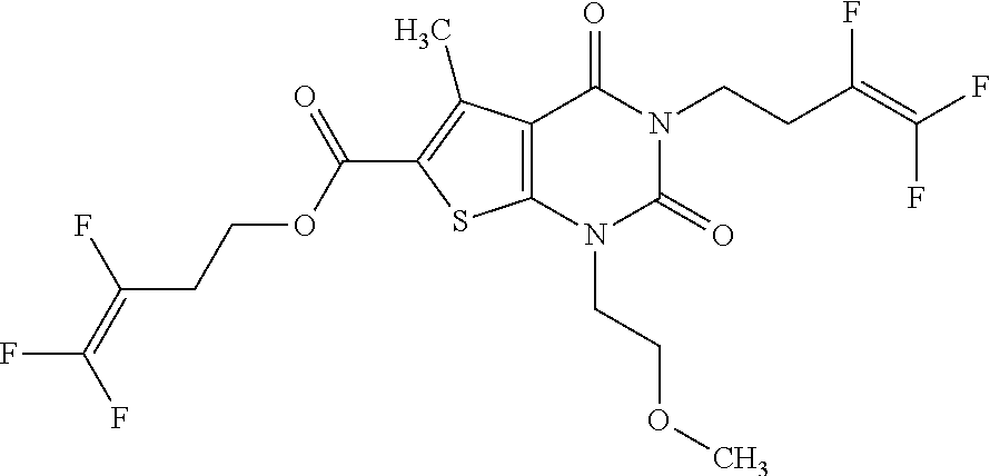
C12=C(N(CCOC)C(=O)N(CCC(=C(F)F)F)C1=O)SC(C(OCCC(=C(F)F)F)=O)=C2C
